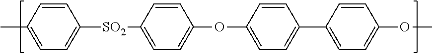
C1=CC(C)=CC=C1[SO2]C1=CC=C(OC2=CC=C(C3=CC=C(OC)C=C3)C=C2)C=C1
